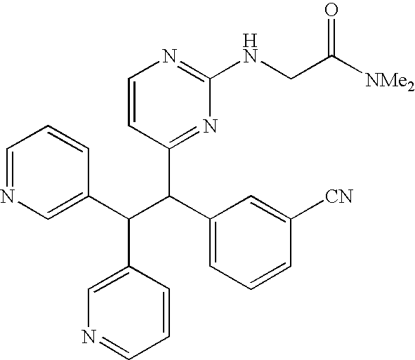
C1=NC=C(C(C(C2=CC=CC([CN])=C2)C2=NC(NCC([NMe2])=O)=NC=C2)C2=CN=CC=C2)C=C1
